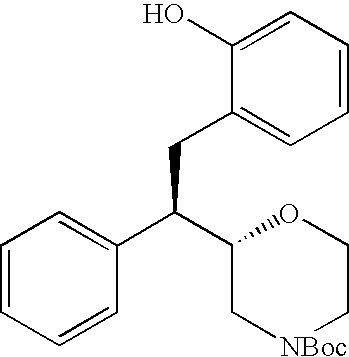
C1(CC(C2=CC=CC=C2)C2C[NBoc]CCO2)=CC=CC=C1O
